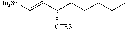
C(C(CCCCC)[OTES])=C[Bu3Sn]
